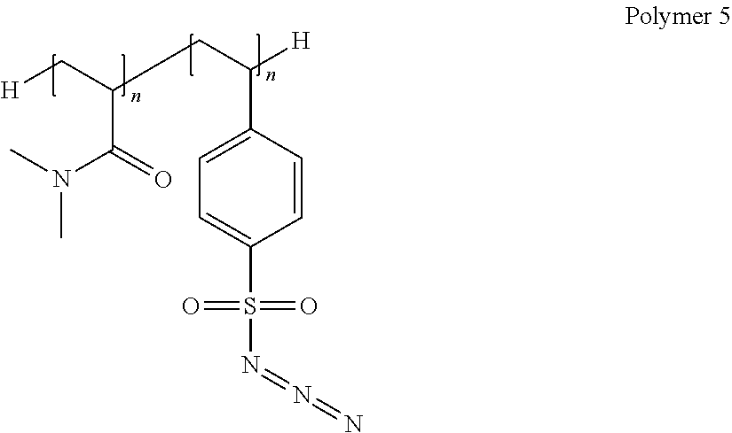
C1(C(CC(C[H])C(=O)N(C)C)[H])=CC=C(S(=O)(=O)N=N=N)C=C1
